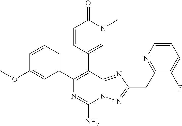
N12C(=NC(CC3=NC=CC=C3F)=N1)C(C1=CN(C)C(=O)C=C1)=C(C1=CC=CC(OC)=C1)N=C2N
